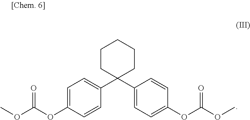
C1=C(OC(OC)=O)C=CC(C2(C3=CC=C(OC(OC)=O)C=C3)CCCCC2)=C1
